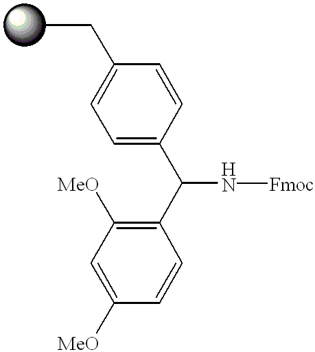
CCC1=CC=C(C(C2=C([MeO])C=C([MeO])C=C2)N[Fmoc])C=C1
